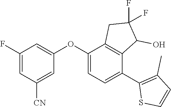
C1(F)=CC([CN])=CC(OC2=CC=C(C3=C(C)C=CS3)C3=C2CC(F)(F)C3O)=C1
